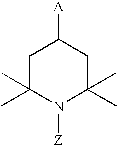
C1C(C)(C)N([Z])C(C)(C)CC1[A]
